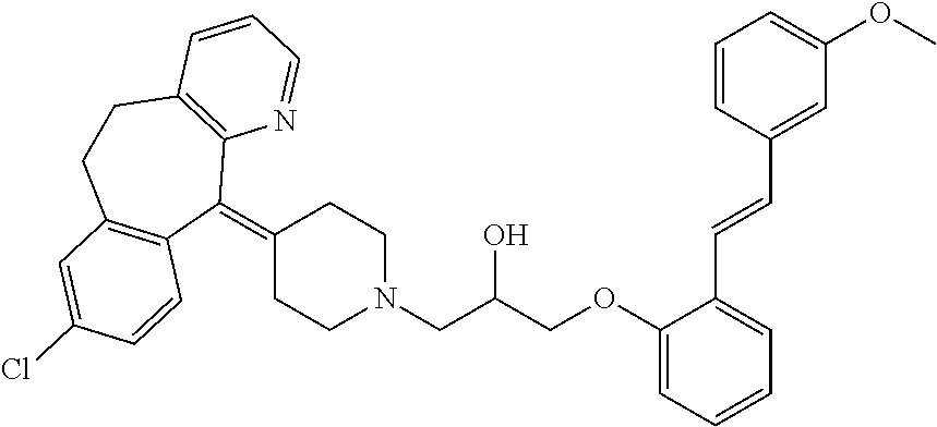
C1(=C2C3=C(CCC4=C2C=CC(Cl)=C4)C=CC=N3)CCN(CC(COC2=CC=CC=C2C=CC2=CC(OC)=CC=C2)O)CC1
